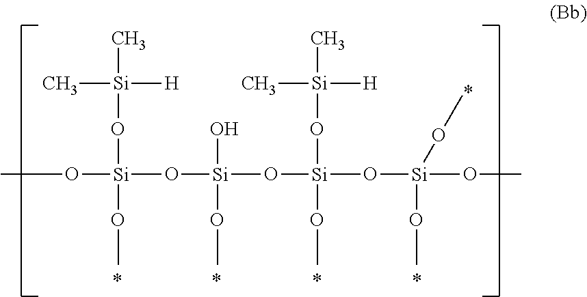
CO[Si](O[Si](O[Si](O[Si](OC)(OC)OC)(OC)O[Si](C)([H])C)(O)OC)(OC)O[Si](C)([H])C
